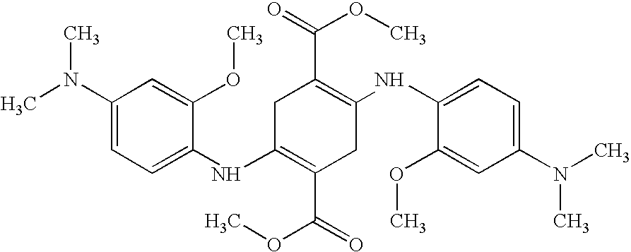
C1(NC2=CC=C(N(C)C)C=C2OC)=C(C(OC)=O)CC(NC2=CC=C(N(C)C)C=C2OC)=C(C(=O)OC)C1
